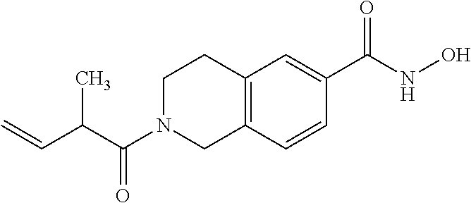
C12=C(C=CC(C(=O)NO)=C1)CN(C(=O)C(C)C=C)CC2
